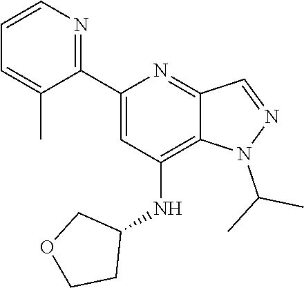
N1(C(C)C)N=CC2=NC(C3=NC=CC=C3C)=CC(NC3CCOC3)=C12
